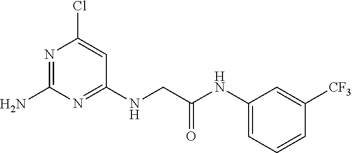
N1=C(N)N=C(NCC(NC2=CC=CC([CF3])=C2)=O)C=C1Cl
